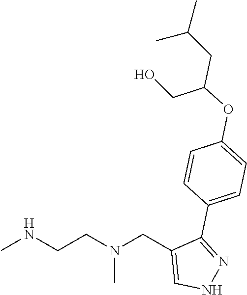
CNCCN(CC1=CNN=C1C1=CC=C(OC(CO)CC(C)C)C=C1)C
